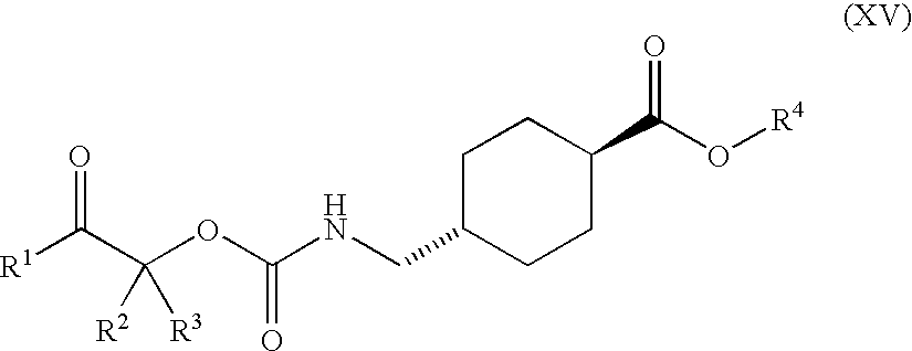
[R1]C(C(OC(NCC1CCC(C(O[R4])=O)CC1)=O)([R2])[R3])=O
